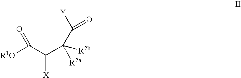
[R1O]C(C(C([R2b])([R2a])C([Y])=O)[X])=O
